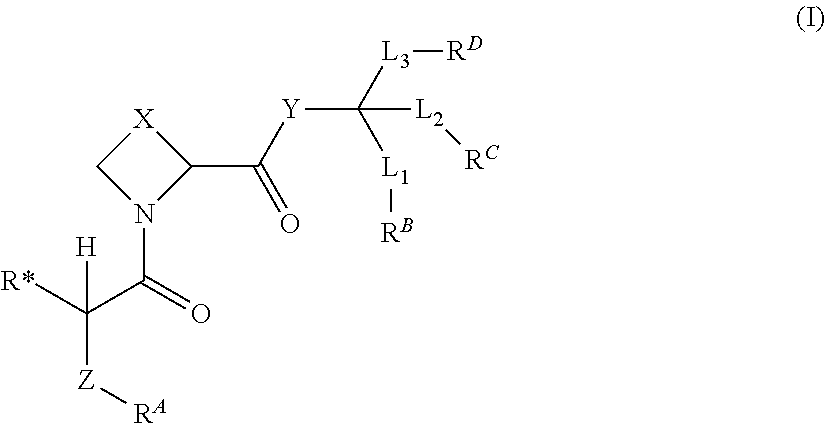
N1(C(C([R*])([Z][RA])[H])=O)C(C([Y]C([L3][RD])([L1][RB])[L2][RC])=O)[X]C1
